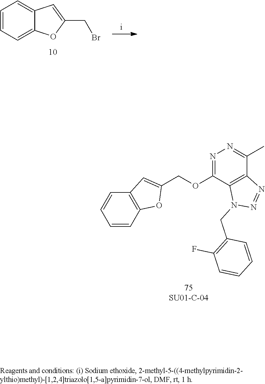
C1=CC=C2C(=C1)C=C(CBr)O2.C12=C(C(OCC3=CC4=C(C=CC=C4)O3)=NN=C1C)N(CC1=C(F)C=CC=C1)N=N2
